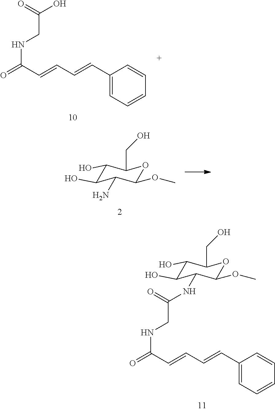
O=C(C=CC=CC1=CC=CC=C1)NCC(=O)NC1C(O)C(O)C(CO)OC1OC.O=C(C=CC=CC1=CC=CC=C1)NCC(O)=O.C1(O)C(O)C(N)C(OC)OC1CO
